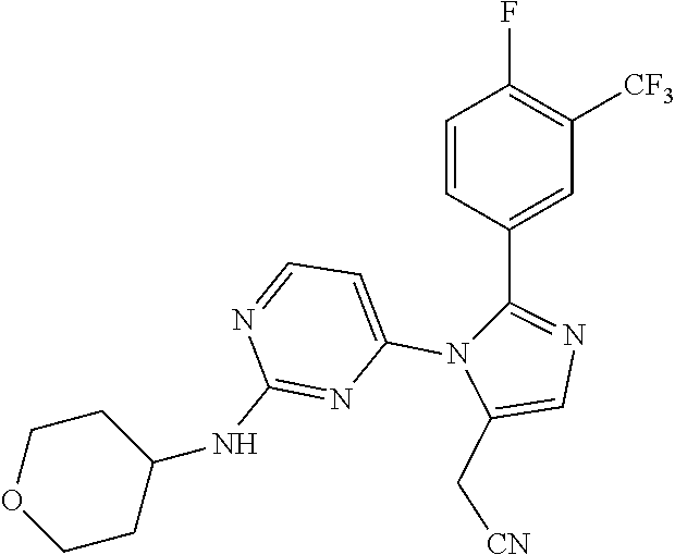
C1=CC(C2=NC=C(C[CN])N2C2=CC=NC(NC3CCOCC3)=N2)=CC([CF3])=C1F
